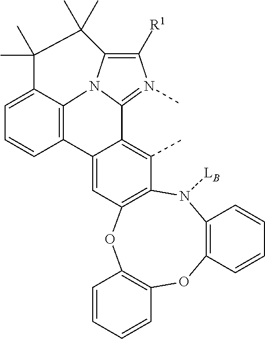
C12=C(N([LB])C3=C(OC4=C(O1)C=CC=C4)C=C1C(=C3C)C3=N(C)C([R1])=C4N3C3=C1C=CC=C3C(C)(C)C4(C)C)C=CC=C2
